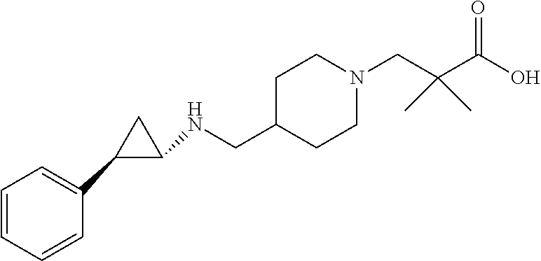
C1(CNC2C(C3=CC=CC=C3)C2)CCN(CC(C(O)=O)(C)C)CC1
